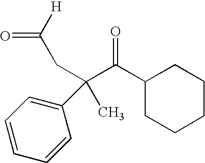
C(C(C(C1CCCCC1)=O)(C)C1=CC=CC=C1)C(=O)[H]
